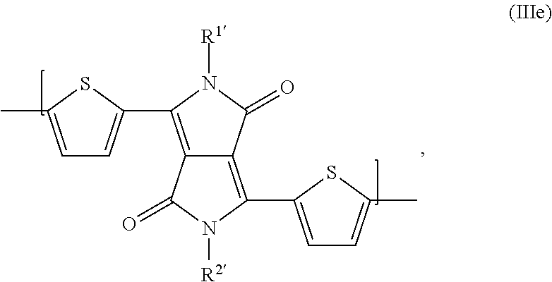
C12=C(C3=CC=C(C)S3)N([R1])C(=O)C1=C(C1=CC=C(C)S1)N([R2])C2=O
